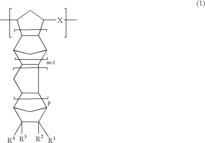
C1([X]C)CC(C)C2C1C1CC2C2C1C1C3CC(C1C2)C([R3])([R4])C3([R2])[R1]
